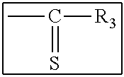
CC([R3])=S
